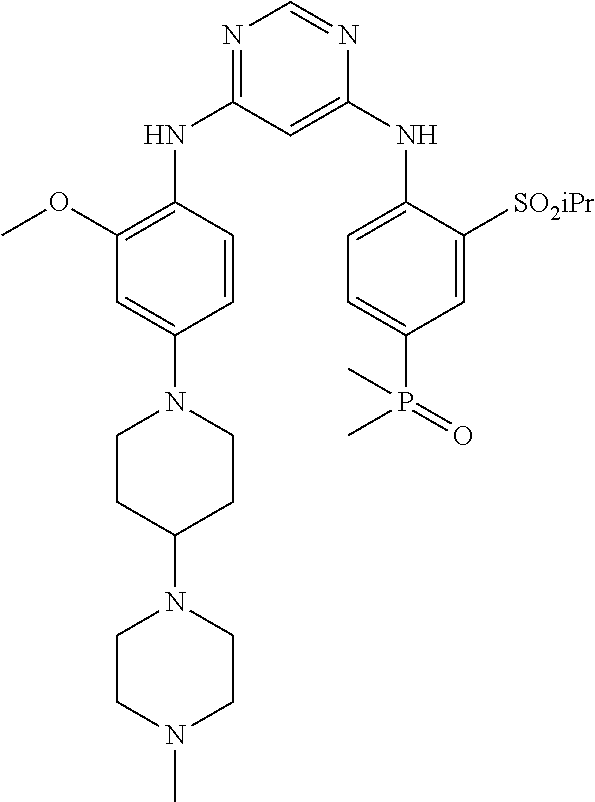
N1=C(NC2=C(OC)C=C(N3CCC(N4CCN(C)CC4)CC3)C=C2)C=C(NC2=CC=C(P(=O)(C)C)C=C2[SO2iPr])N=C1
